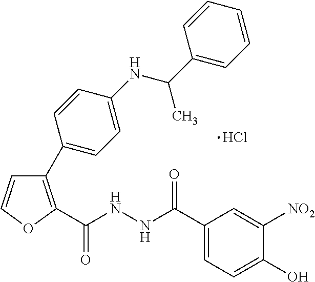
C1=COC(C(NNC(C2=CC=C(O)C([NO2])=C2)=O)=O)=C1C1=CC=C(NC(C2=CC=CC=C2)C)C=C1.Cl
